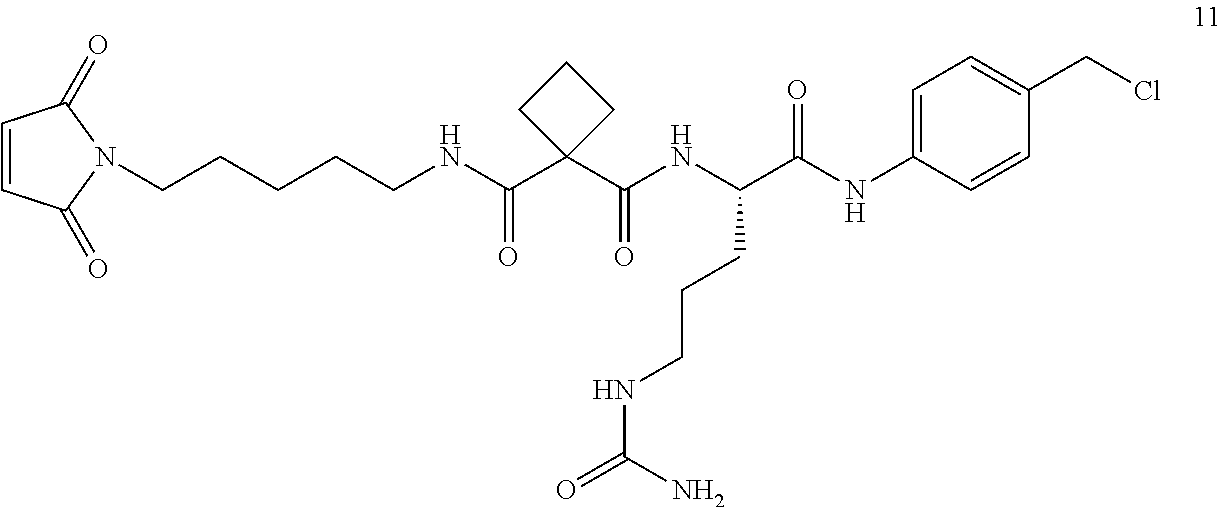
C(NC(C1(C(NC(C(NC2=CC=C(CCl)C=C2)=O)CCCNC(=O)N)=O)CCC1)=O)CCCCN1C(=O)C=CC1=O
